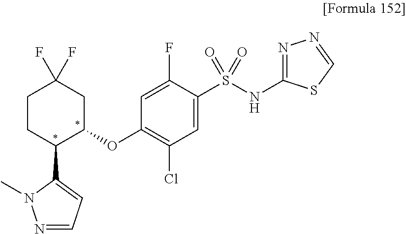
C1(OC2CC(F)(F)CCC2C2=CC=NN2C)=C(Cl)C=C(S(NC2=NN=CS2)(=O)=O)C(F)=C1
